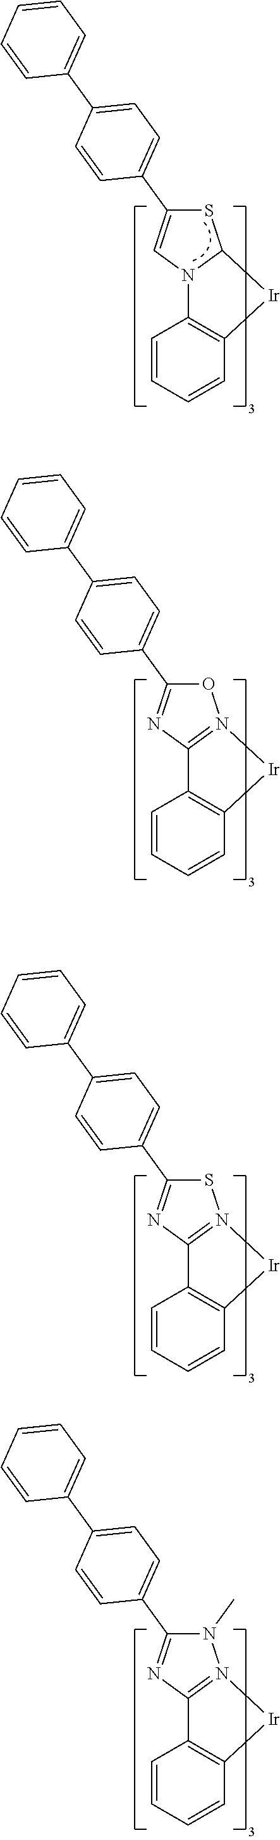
C1=CC=CC2=C1C1=N(OC(C3=CC=C(C4=CC=CC=C4)C=C3)=N1)[Ir]2.C1=CC=CC2=C1C1=N(SC(C3=CC=C(C4=CC=CC=C4)C=C3)=N1)[Ir]2.C1=CC=CC2=C1C1=N(N(C)C(C3=CC=C(C4=CC=CC=C4)C=C3)=N1)[Ir]2.C1=CC=CC2=C1N1C(SC(C3=CC=C(C4=CC=CC=C4)C=C3)=C1)[Ir]2
